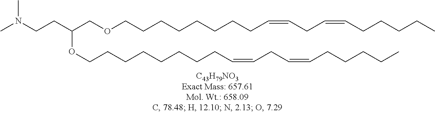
CN(CCC(COCCCCCCCCC=CCC=CCCCCC)OCCCCCCCCC=CCC=CCCCCC)C
